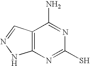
C12=C(N=C(S)N=C1N)NN=C2
